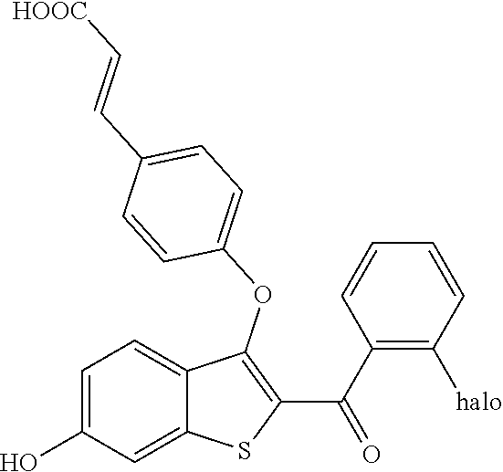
C1=C(O)C=C2C(=C1)C(OC1=CC=C(C=C[HOOC])C=C1)=C(C(=O)C1=C([halo])C=CC=C1)S2
